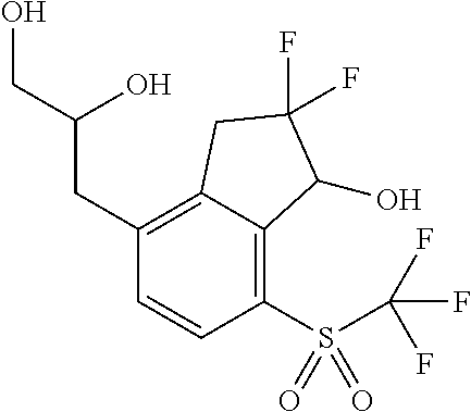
C(C1=C2C(=C(S(C(F)(F)F)(=O)=O)C=C1)C(O)C(F)(F)C2)C(O)CO
